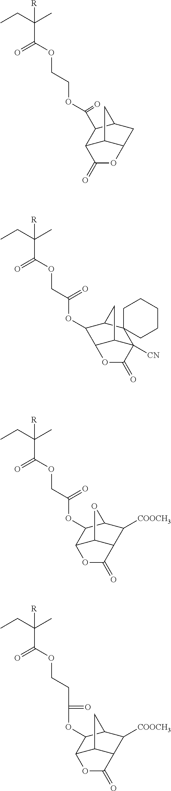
[R]C(CC)(C)C(=O)OCCOC(=O)C1C2C3C(CC1C3)OC2=O.[R]C(CC)(C)C(=O)OCC(=O)OC1C2C3C([CN])(C4(C1C3)CCCCC4)C(=O)O2.[R]C(CC)(C)C(=O)OCC(=O)OC1C2C3C(C([COOCH3])C1O3)C(=O)O2.[R]C(CC)(C)C(=O)OCCC(OC1C2C3C(C([COOCH3])C1C3)C(=O)O2)=O
